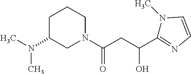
N1(C)C=CN=C1C(CC(=O)N1CCCC(N(C)C)C1)O
